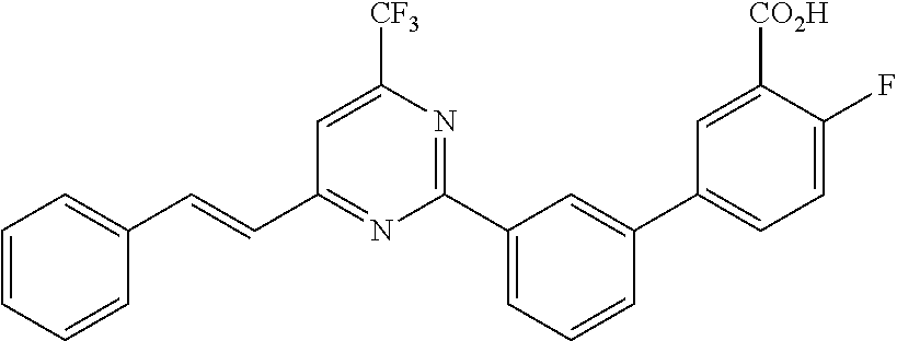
C1(C=CC2=CC=CC=C2)=NC(C2=CC=CC(C3=CC=C(F)C([CO2H])=C3)=C2)=NC([CF3])=C1
